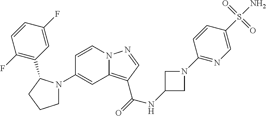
C1(N2CCCC2C2=C(F)C=CC(F)=C2)=CC2=C(C(=O)NC3CN(C4=NC=C(S(N)(=O)=O)C=C4)C3)C=NN2C=C1
